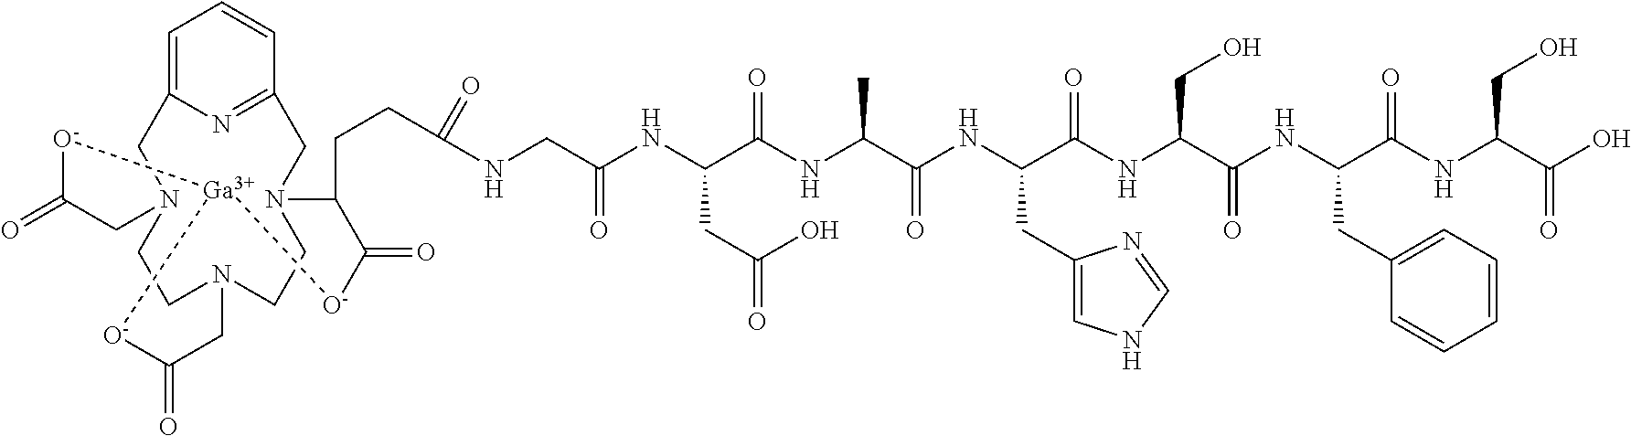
O=C1[O-][Ga]2[O-]C(=O)CN3CCN(C1)CC1=CC=CC(=N1)CN(CC3)C(CCC(NCC(NC(C(=O)NC(C)C(=O)NC(CC1=CNC=N1)C(=O)NC(C(NC(C(NC(C(O)=O)CO)=O)CC1=CC=CC=C1)=O)CO)CC(O)=O)=O)=O)C(=O)[O-]2
